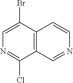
C12=C(C(Br)=CN=C1Cl)C=CN=C2
